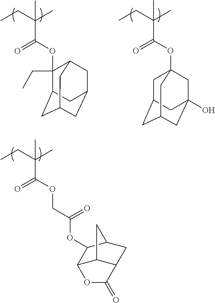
CCC(C)(C(OC12CC3CC(CC(O)(C1)C3)C2)=O)C.CCC(C)(C(OC1(CC)C2CC3CC(CC1C3)C2)=O)C.CCC(C)(C(OCC(OC1C2C3C(CC1C3)C(=O)O2)=O)=O)C
